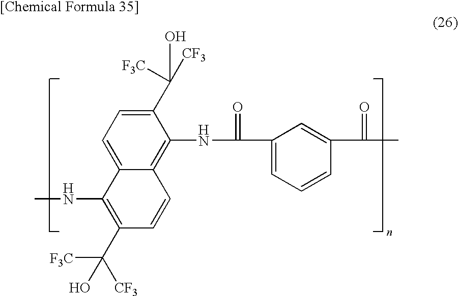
C12=CC=C(C([CF3])(O)[F3C])C(NC(=O)C3=CC=CC(C(=O)C)=C3)=C1C=CC(C([F3C])([CF3])O)=C2NC
